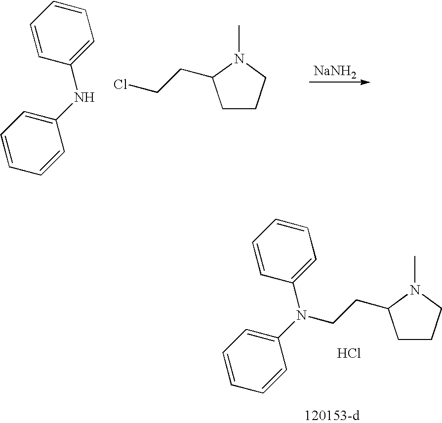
[NaNH2].C1=CC(NC2=CC=CC=C2)=CC=C1.C(CCl)C1CCCN1C.Cl.C1=CC(N(C2=CC=CC=C2)CCC2CCCN2C)=CC=C1
